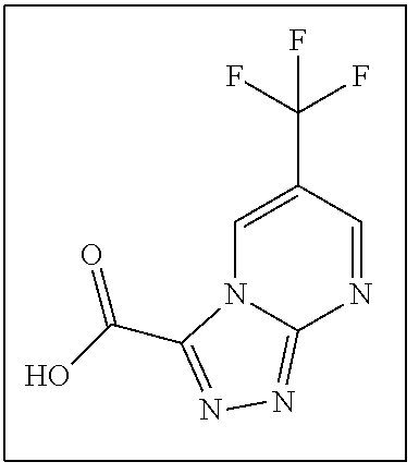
C1=C(C(F)(F)F)C=NC2=NN=C(C(=O)O)N12
